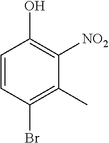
C1=CC(Br)=C(C)C([NO2])=C1O
